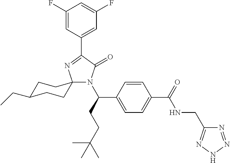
C1(F)=CC(C2=NC3(N(C(C4=CC=C(C(NCC5=NNN=N5)=O)C=C4)CCC(C)(C)C)C2=O)CCC(CC)CC3)=CC(F)=C1
